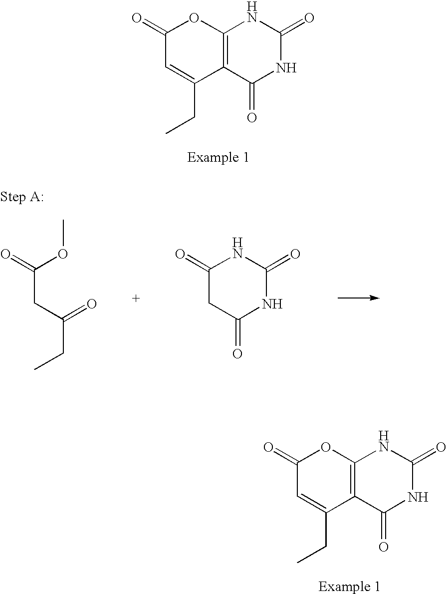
C1(=O)C=C(CC)C2=C(O1)NC(=O)NC2=O.C1(=O)C=C(CC)C2=C(O1)NC(=O)NC2=O.C(CC(=O)CC)(OC)=O.C1C(=O)NC(=O)NC1=O
